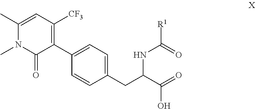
C1=CC(CC(C(=O)O)NC([R1])=O)=CC=C1C1=C([CF3])C=C(C)N(C)C1=O
